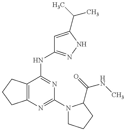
C12=C(C(NC3=NNC(C(C)C)=C3)=NC(N3CCCC3C(=O)NC)=N1)CCC2
